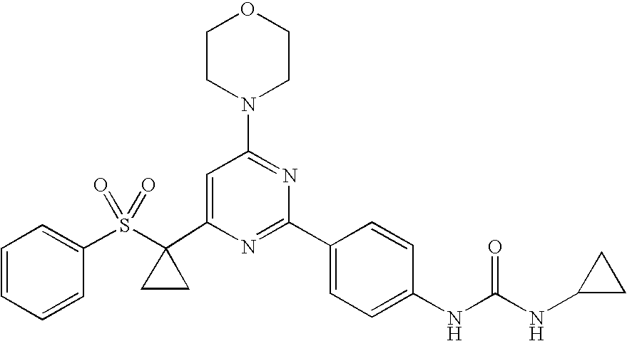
C1(C2(S(C3=CC=CC=C3)(=O)=O)CC2)=CC(N2CCOCC2)=NC(C2=CC=C(NC(=O)NC3CC3)C=C2)=N1
